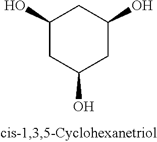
C1(O)CC(O)CC(O)C1
